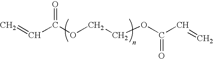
C=CC(=O)OCCOC(=O)C=C
